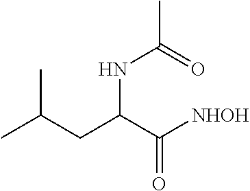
CC(CC(C([NHOH])=O)NC(C)=O)C
